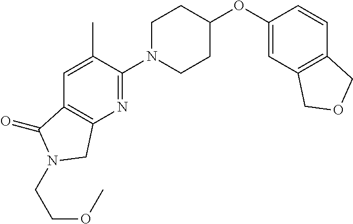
C1(OC2CCN(C3=NC4=C(C=C3C)C(=O)N(CCOC)C4)CC2)=CC2=C(C=C1)COC2
